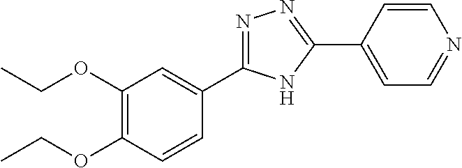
C1(C2=CC(OCC)=C(OCC)C=C2)=NN=C(C2=CC=NC=C2)N1
